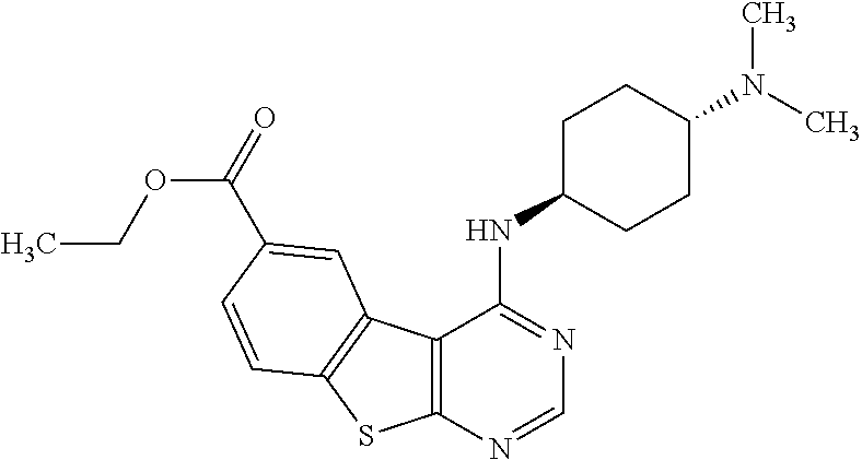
C12=C(C3=C(S1)C=CC(C(OCC)=O)=C3)C(NC1CCC(N(C)C)CC1)=NC=N2
